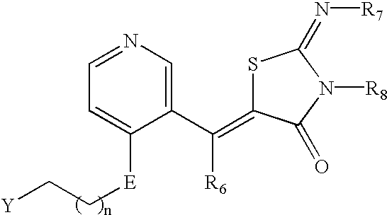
S1C(=C(C2=CN=CC=C2[E]CC[Y])[R6])C(=O)N([R8])C1=N[R7]
